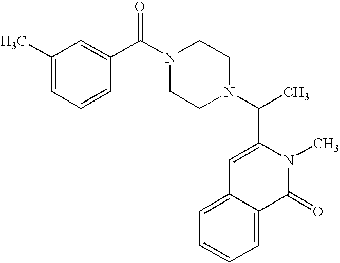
C1(C)=CC=CC(C(N2CCN(C(C)C3=CC4=CC=CC=C4C(=O)N3C)CC2)=O)=C1
